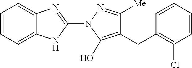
C1=CC=C2C(=C1)N=C(N1C(O)=C(CC3=C(Cl)C=CC=C3)C([Me])=N1)N2
